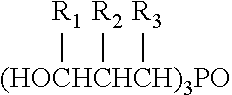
[(HOCHCHCH)3PO]([R1])([R2])[R3]
